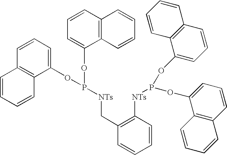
C1=CC=C(OP(OC2=CC=CC3=C2C=CC=C3)[NTs]CC2=C([NTs]P(OC3=CC=CC4=C3C=CC=C4)OC3=CC=CC4=C3C=CC=C4)C=CC=C2)C2=C1C=CC=C2
